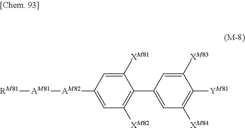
[RM81][AM81][AM82]C1=CC([XM82])=C(C2=CC([XM84])=C([YM81])C([XM83])=C2)C([XM81])=C1
